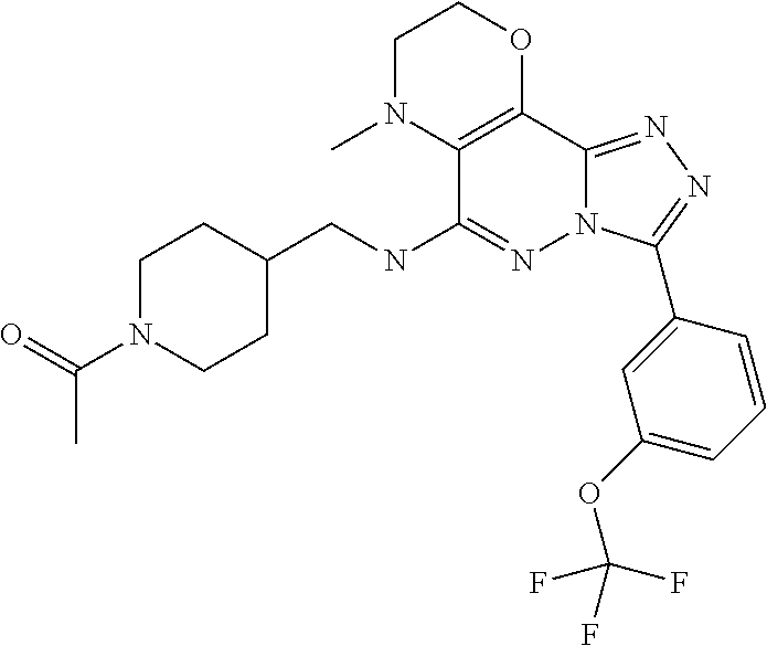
C1N(C(=O)C)CCC(CNC2=NN3C(=NN=C3C3=CC(OC(F)(F)F)=CC=C3)C3=C2N(C)CCO3)C1
